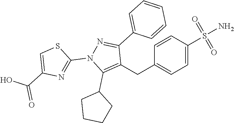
C1(CC2=C(C3CCCC3)N(C3=NC(C(=O)O)=CS3)N=C2C2=CC=CC=C2)=CC=C(S(N)(=O)=O)C=C1
